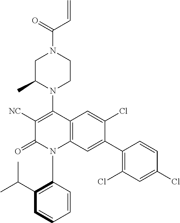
C1C(C)N(C2=C([NC])C(=O)N(C3=C(C(C)C)C=CC=C3)C3=C2C=C(Cl)C(C2=C(Cl)C=C(Cl)C=C2)=C3)CCN1C(=O)C=C
